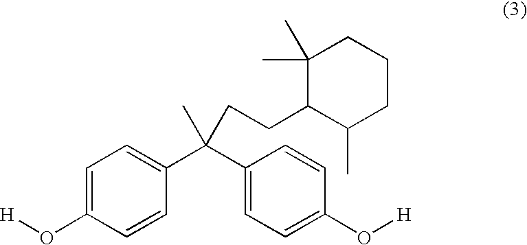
C1=C(O[H])C=CC(C(C2=CC=C(O[H])C=C2)(C)CCC2C(C)CCCC2(C)C)=C1
